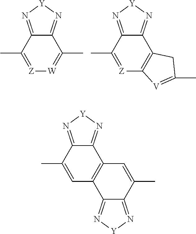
C12=N[Y]N=C1C(C)=[Z][W]=C2C.C12=N[Y]N=C1C(C)=[Z]C1=C2CC(C)=[V]1.C12=N[Y]N=C1C(C)=CC1=C2C=C(C)C2=N[Y]N=C12
